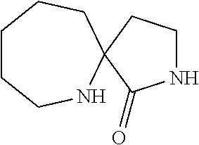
N1CCC2(C1=O)NCCCCC2
